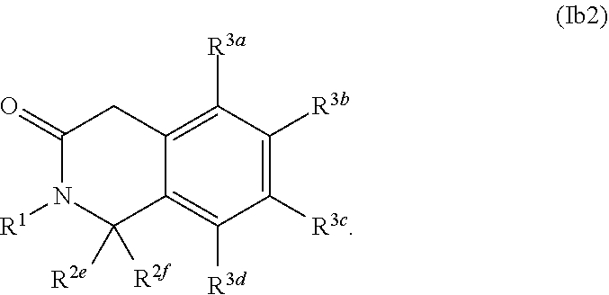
C1(=O)N([R1])C([R2e])([R2f])C2=C([R3d])C([R3c])=C([R3b])C([R3a])=C2C1
